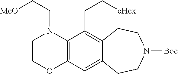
C1COC2=C(N1CC[MeO])C(CC[cHex])=C1C(=C2)CCN([Boc])CC1
